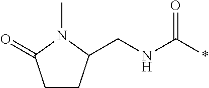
N(CC1CCC(=O)N1C)C(*)=O
